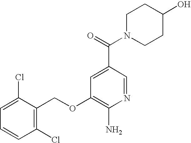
C1(Cl)=C(COC2=C(N)N=CC(C(=O)N3CCC(O)CC3)=C2)C(Cl)=CC=C1
